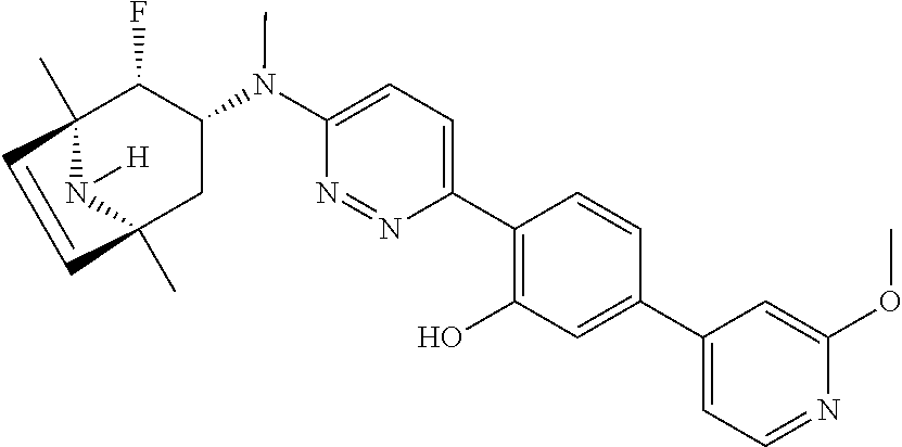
C12(C)N([H])C(C)(CC(N(C3=CC=C(C4=C(O)C=C(C5=CC=NC(OC)=C5)C=C4)N=N3)C)C1F)C=C2
